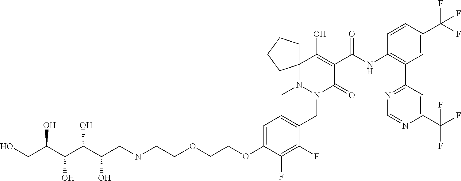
C1=C(OCCOCCN(CC(C(C(C(CO)O)O)O)O)C)C(F)=C(F)C(CN2C(=O)C(C(NC3=C(C4=NC=NC(C(F)(F)F)=C4)C=C(C(F)(F)F)C=C3)=O)=C(O)C3(N2C)CCCC3)=C1
